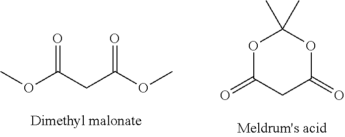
COC(CC(OC)=O)=O.O1C(=O)CC(=O)OC1(C)C
